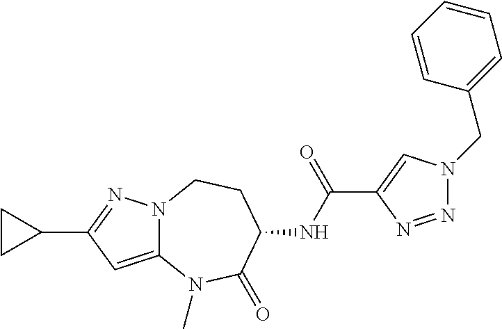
N1=NC(C(=O)NC2C(=O)N(C)C3=CC(C4CC4)=NN3CC2)=CN1CC1=CC=CC=C1
